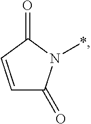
C1=CC(=O)N(*)C1=O
